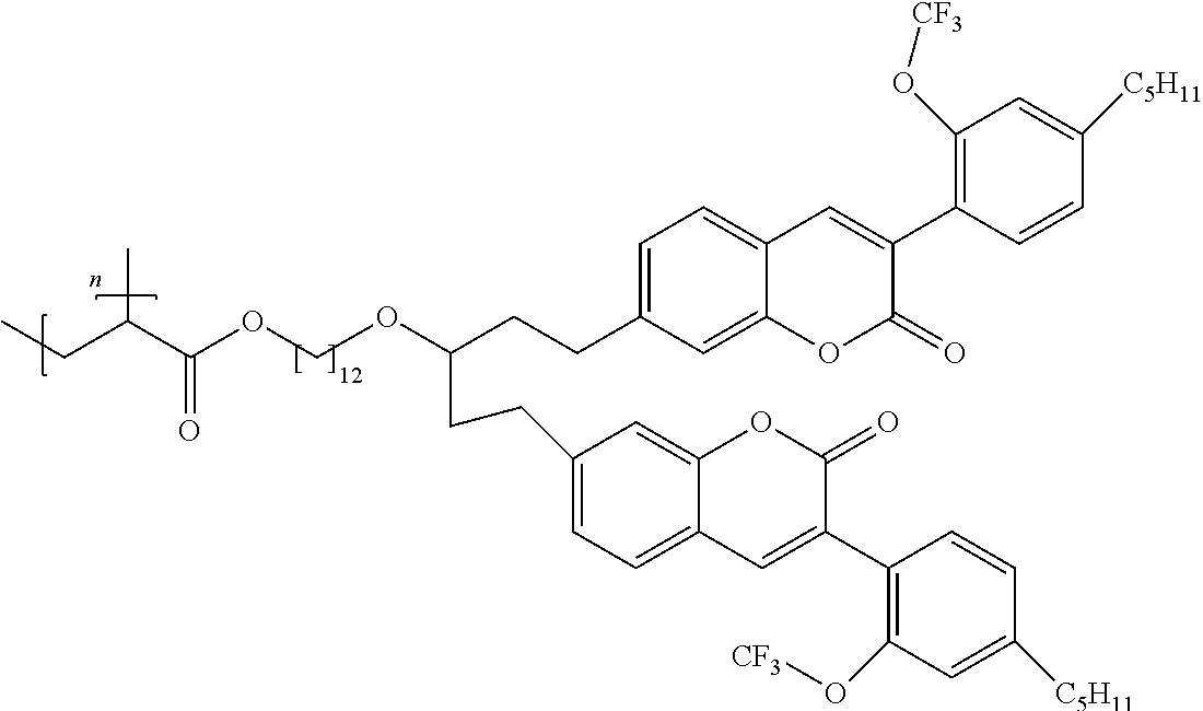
C1=C(CCC(CCC2=CC=C3C(=C2)OC(=O)C(C2=C(O[CF3])C=C([C5H11])C=C2)=C3)OCOC(C(CC)C)=O)C=C2C(=C1)C=C(C1=C(O[CF3])C=C([C5H11])C=C1)C(=O)O2
